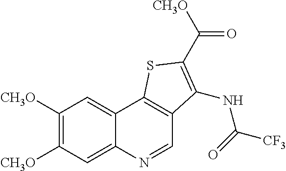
C1([CH3O])=C([CH3O])C=C2C(=C1)C1=C(C=N2)C(NC([CF3])=O)=C(C([CH3O])=O)S1
